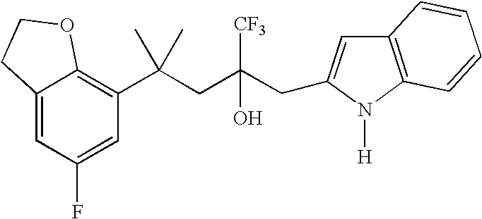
C1(F)=CC(C(CC(CC2=CC3=C(N2[H])C=CC=C3)([CF3])O)(C)C)=C2C(=C1)CCO2
